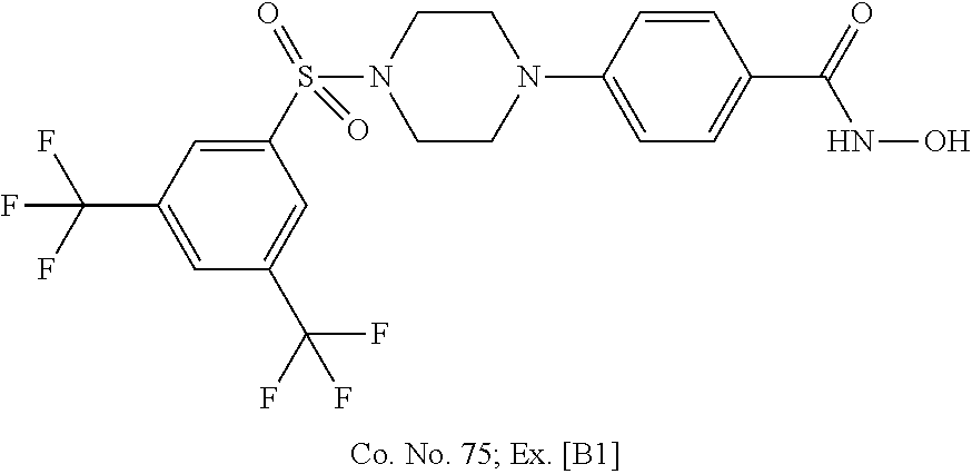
N1(C2=CC=C(C(=O)NO)C=C2)CCN(S(C2=CC(C(F)(F)F)=CC(C(F)(F)F)=C2)(=O)=O)CC1
